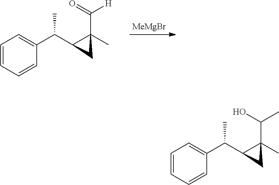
C1=CC=CC(C(C2C(C)(C([H])=O)C2)C)=C1.[MeMgBr].C1=CC=CC(C(C2C(C)(C(C)O)C2)C)=C1
